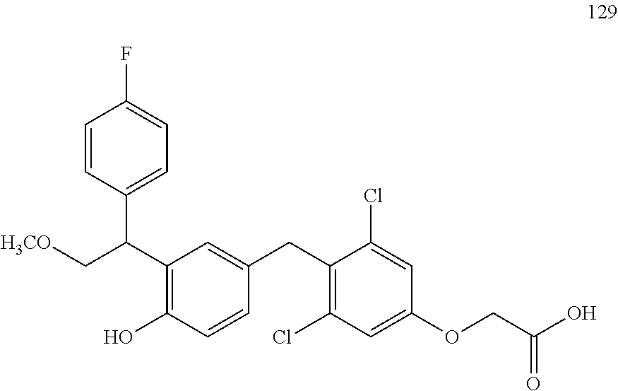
C1=CC(C(C[H3CO])C2=C(O)C=CC(CC3=C(Cl)C=C(OCC(O)=O)C=C3Cl)=C2)=CC=C1F
